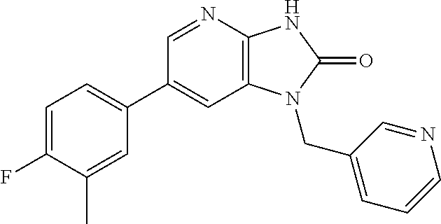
C1(C2=CC=C(F)C(C)=C2)=CC2=C(N=C1)NC(=O)N2CC1=CC=CN=C1
